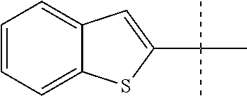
C1=CC=C2C(=C1)C=C(C(C)(C)C)S2
